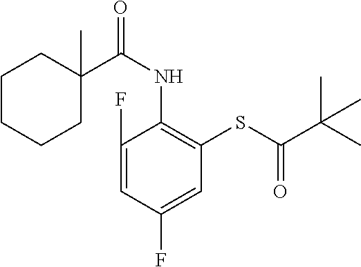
C1(F)=CC(F)=CC(SC(C(C)(C)C)=O)=C1NC(=O)C1(C)CCCCC1
